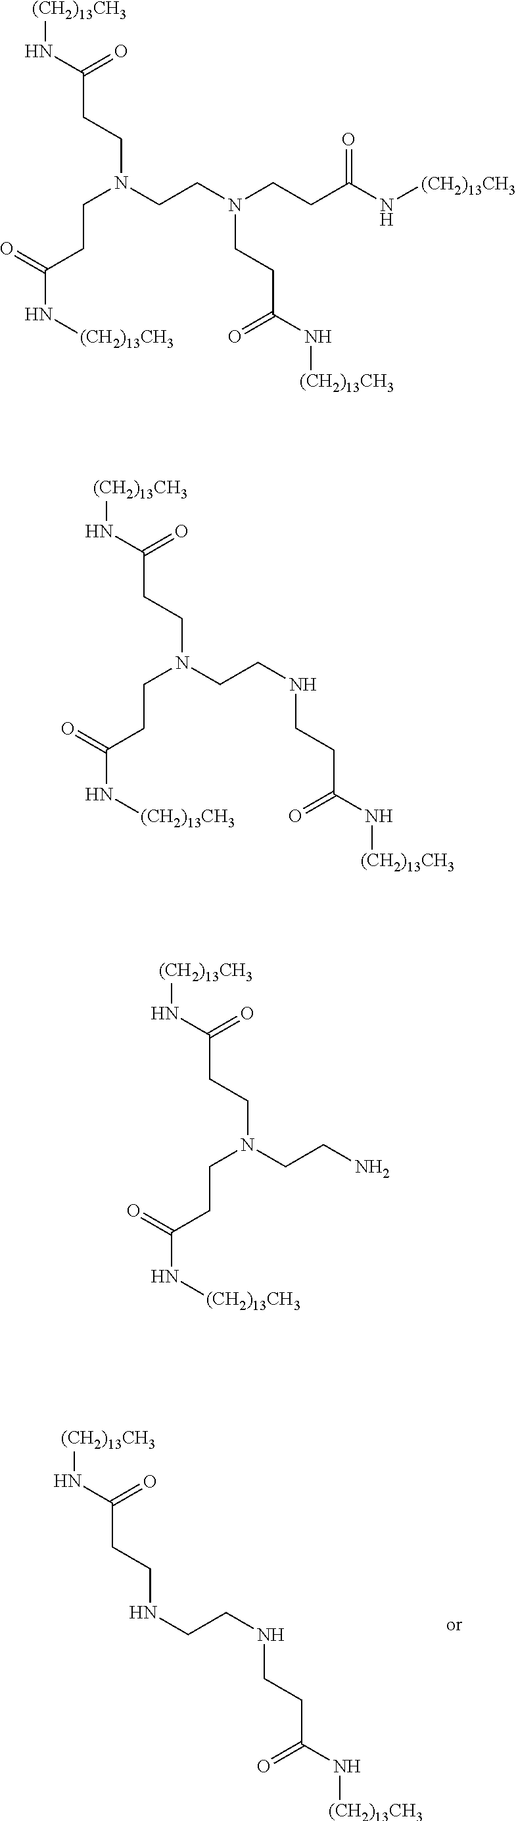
[(CH2)13CH3]NC(CCNCCNCCC(N[(CH2)13CH3])=O)=O.[(CH2)13CH3]NC(CCN(CCN(CCC(N[(CH2)13CH3])=O)CCC(N[(CH2)13CH3])=O)CCC(N[(CH2)13CH3])=O)=O.[(CH2)13CH3]NC(CCN(CCNCCC(N[(CH2)13CH3])=O)CCC(N[(CH2)13CH3])=O)=O.[(CH2)13CH3]NC(CCN(CCN)CCC(N[(CH2)13CH3])=O)=O
